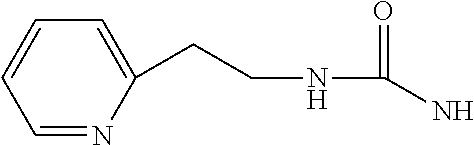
C(C1=CC=CC=N1)CNC(=O)N
